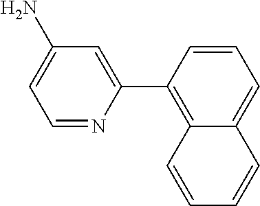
C1=C(N)C=C(C2=C3C(=CC=C2)C=CC=C3)N=C1
